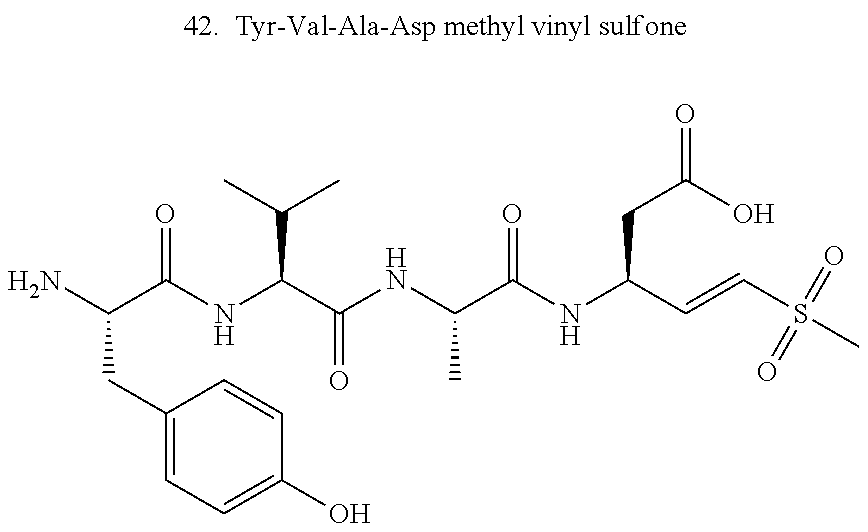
NC(C(NC(C(NC(C(NC(C=CS(C)(=O)=O)CC(=O)O)=O)C)=O)C(C)C)=O)CC1=CC=C(O)C=C1
